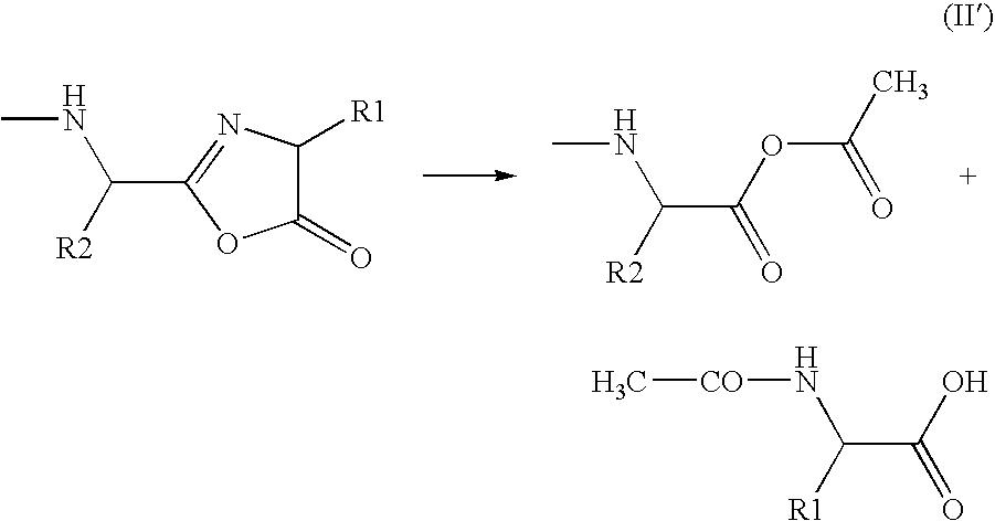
C1(=O)C([R1])N=C(C([R2])NC)O1.C(C([R2])NC)(OC(C)=O)=O.C[CO]NC([R1])C(O)=O
